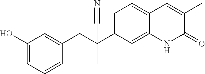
C1=C2C(=CC=C1C(CC1=CC(O)=CC=C1)(C#N)C)C=C(C)C(=O)N2
